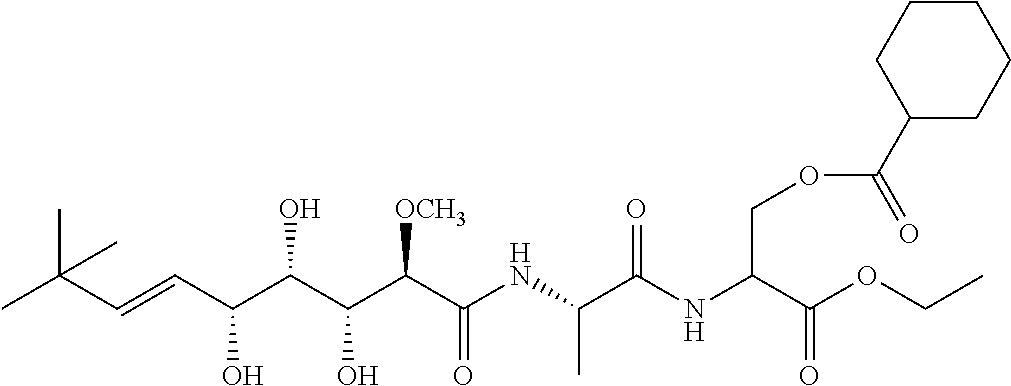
CC(C=CC(C(C(C(C(NC(C(NC(C(OCC)=O)COC(C1CCCCC1)=O)=O)C)=O)[OCH3])O)O)O)(C)C
